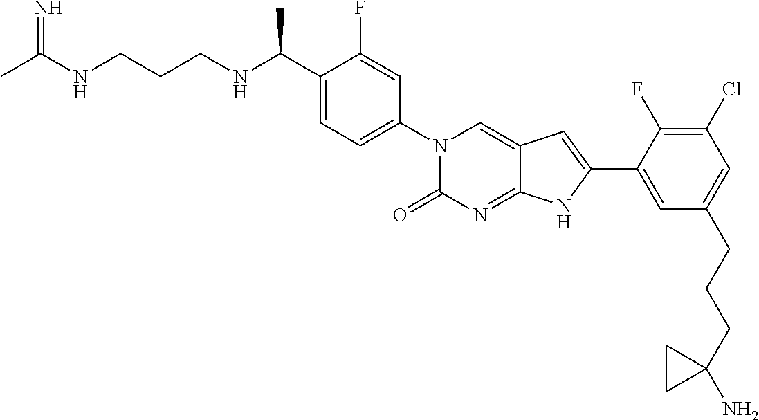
CC(NCCCNC(C1=CC=C(N2C(=O)N=C3C(=C2)C=C(C2=CC(CCCC4(N)CC4)=CC(Cl)=C2F)N3)C=C1F)C)=N
